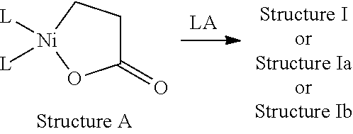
C1(=O)CC[Ni]([L])([L])O1
